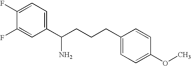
C1=C(F)C(F)=CC(C(CCCC2=CC=C(OC)C=C2)N)=C1
